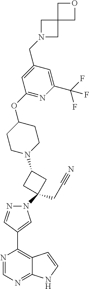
N1=CN=C2C(=C1C1=CN(C3(CC#N)CC(N4CCC(OC5=NC(C(F)(F)F)=CC(CN6CC7(C6)COC7)=C5)CC4)C3)N=C1)C=CN2
